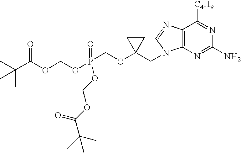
CC(C(OCOP(COC1(CN2C3=C(N=C2)C([C4H9])=NC(N)=N3)CC1)(=O)OCOC(C(C)(C)C)=O)=O)(C)C
